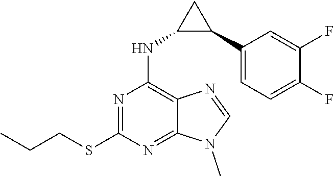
N1(C)C=NC2=C(NC3C(C4=CC=C(F)C(F)=C4)C3)N=C(SCCC)N=C12
